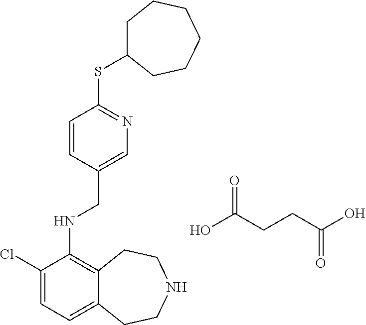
C1(NCC2=CN=C(SC3CCCCCC3)C=C2)=C2C(=CC=C1Cl)CCNCC2.OC(CCC(O)=O)=O
